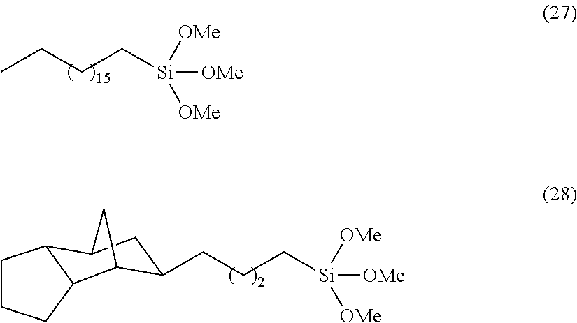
CCCC[Si]([OMe])([OMe])[OMe].C(CC[Si]([OMe])([OMe])[OMe])C1C2C3CCCC3C(C1)C2
